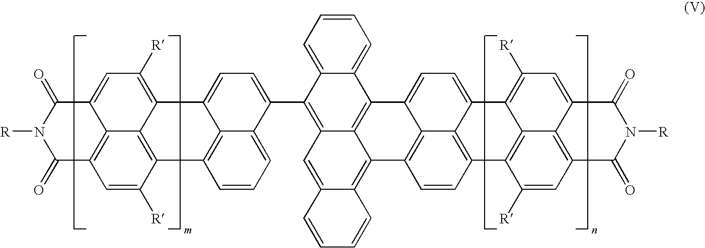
C1=CC=C2C(=C1)C1=C3C(=C2C2=CC=C4C5=C(C=CC=C25)C2=C5C4=C([R])C=C4C5=C(C=C2[R])C(=O)N([R])C4=O)C=C2C(=C3C3=C4C1=CC=C1C4=C(C=C3)C3=C4C1=C([R])C=C1C4=C(C=C3[R])C(=O)N([R])C1=O)C=CC=C2
